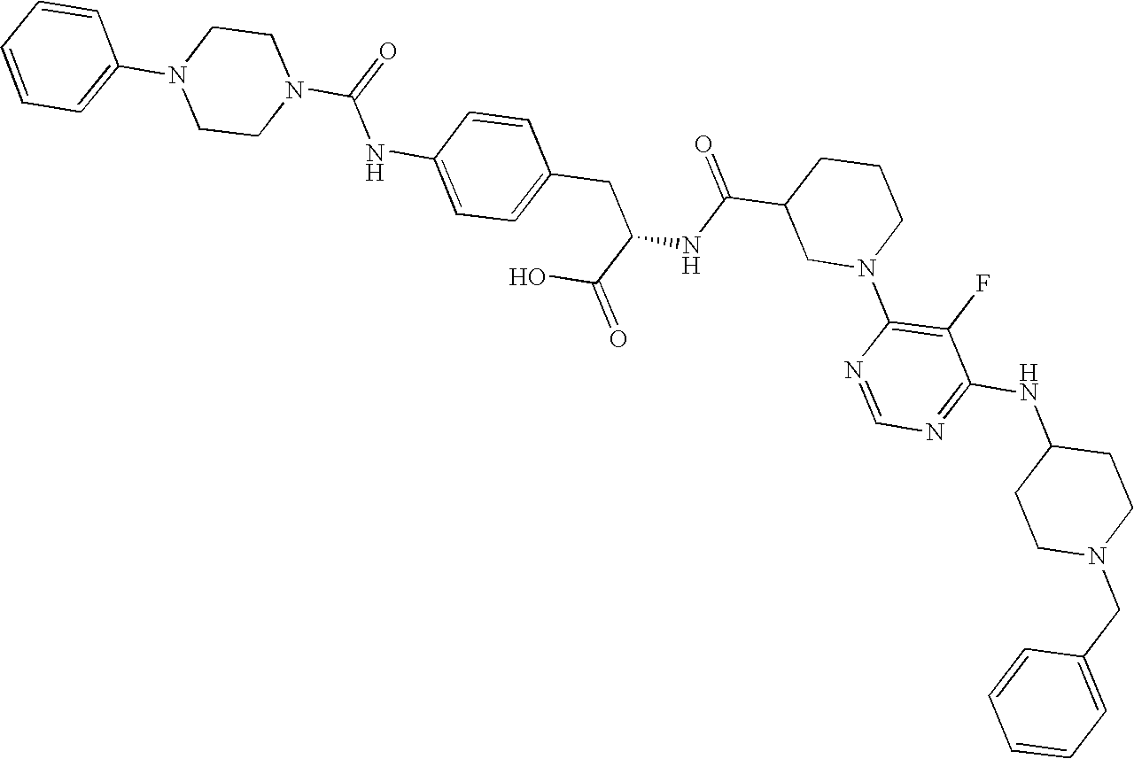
N(C(N1CCN(C2=CC=CC=C2)CC1)=O)C1=CC=C(CC(NC(C2CN(C3=C(F)C(NC4CCN(CC5=CC=CC=C5)CC4)=NC=N3)CCC2)=O)C(=O)O)C=C1
